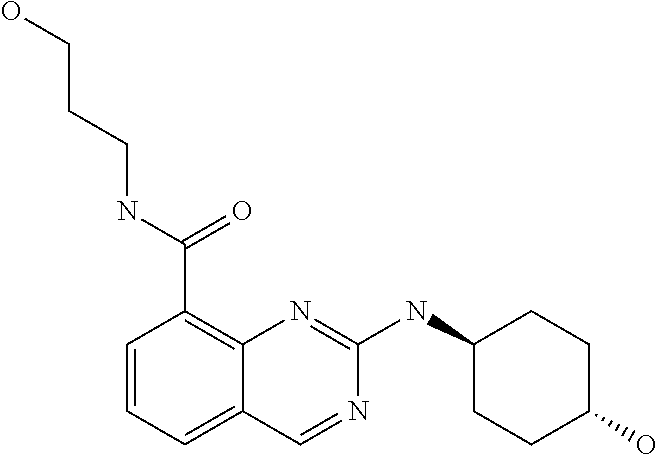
C1=CC=C2C(=C1C(NCCCO)=O)N=C(NC1CCC(O)CC1)N=C2
